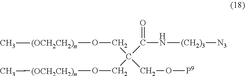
C(C(CO[(OCH2CH2)n]C)(CO[P9])C(N[(CH2)3][N3])=O)O[(OCH2CH2)n]C
